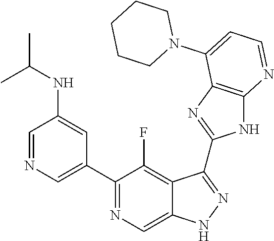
C1=NC=C(C2=NC=C3C(=C2F)C(C2=NC4=C(N2)N=CC=C4N2CCCCC2)=NN3)C=C1NC(C)C
